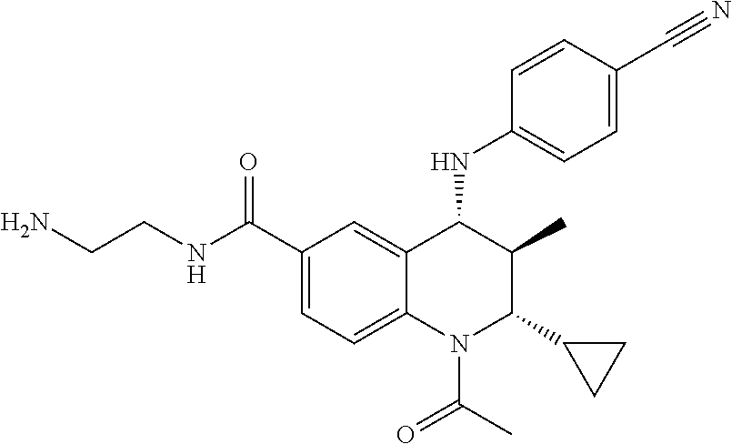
C1(C(NCCN)=O)=CC=C2C(=C1)C(NC1=CC=C(C#N)C=C1)C(C)C(C1CC1)N2C(C)=O
